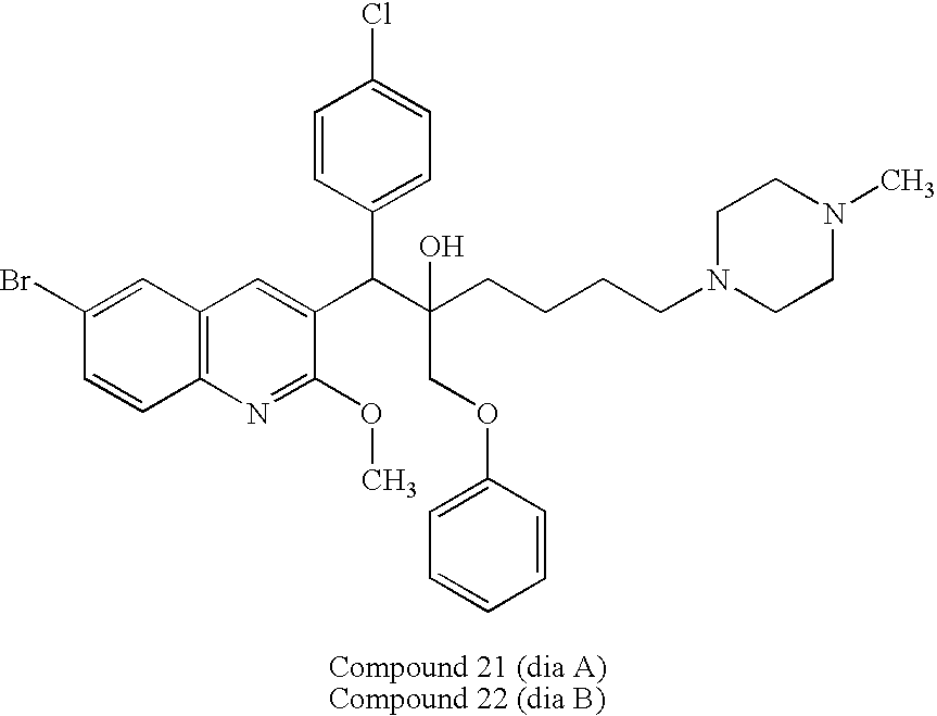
C12=C(N=C(OC)C(C(C(CCCCN3CCN(C)CC3)(O)COC3=CC=CC=C3)C3=CC=C(Cl)C=C3)=C1)C=CC(Br)=C2
